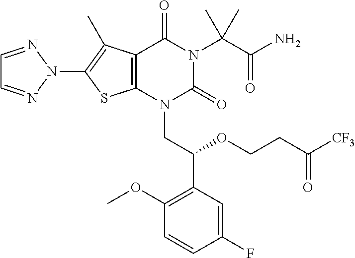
C12=C(N(CC(C3=C(OC)C=CC(F)=C3)OCCC([CF3])=O)C(=O)N(C(C(=O)N)(C)C)C1=O)SC(N1N=CC=N1)=C2C
